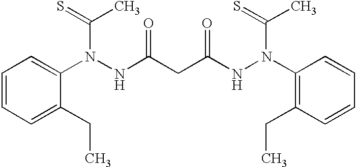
C1=CC=C(CC)C(N(C(=S)C)NC(CC(NN(C(=S)C)C2=C(CC)C=CC=C2)=O)=O)=C1
